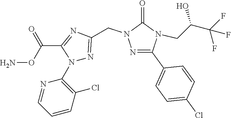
N1(C2=C(Cl)C=CC=N2)N=C(CN2N=C(C3=CC=C(Cl)C=C3)N(CC(C(F)(F)F)O)C2=O)N=C1C(ON)=O
